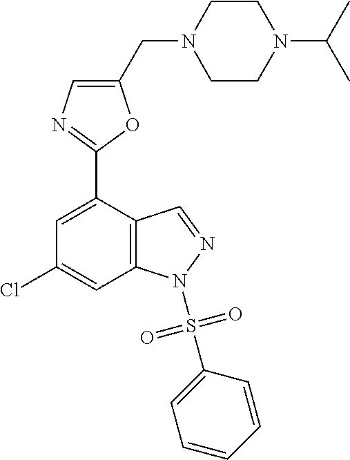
C1=C(C2=NC=C(CN3CCN(C(C)C)CC3)O2)C2=C(C=C1Cl)N(S(C1=CC=CC=C1)(=O)=O)N=C2
